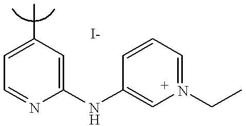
C1=C(C)C=C(NC2=CN(CC)=CC=C2)N=C1
